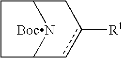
C1C2[BocN]C(C1)Cc([R1])c2
